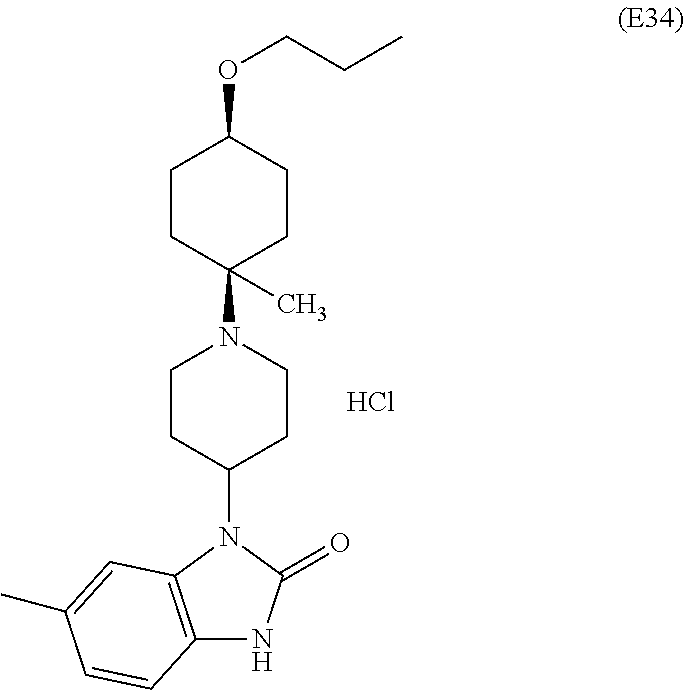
C1CC(N2CCC(N3C4=C(NC3=O)C=CC(C)=C4)CC2)(C)CCC1OCCC.Cl
